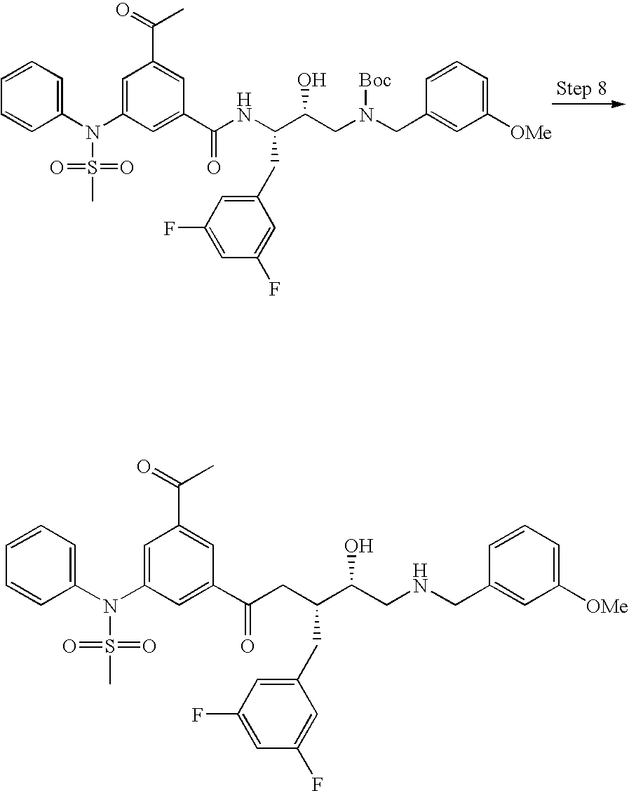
C1=CC=C(N(C2=CC(C(=O)C)=CC(C(NC(C(CN(CC3=CC([OMe])=CC=C3)[Boc])O)CC3=CC(F)=CC(F)=C3)=O)=C2)S(C)(=O)=O)C=C1.C1=CC=C(N(C2=CC(C(=O)C)=CC(C(CC(C(CNCC3=CC([OMe])=CC=C3)O)CC3=CC(F)=CC(F)=C3)=O)=C2)S(C)(=O)=O)C=C1
